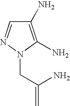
C1(N)=C(N)N(CC(=C)N)N=C1
